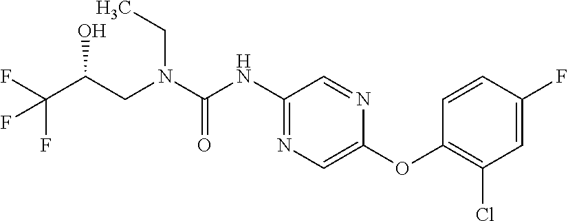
C(C(F)(F)F)(O)CN(CC)C(=O)NC1=NC=C(OC2=C(Cl)C=C(F)C=C2)N=C1
